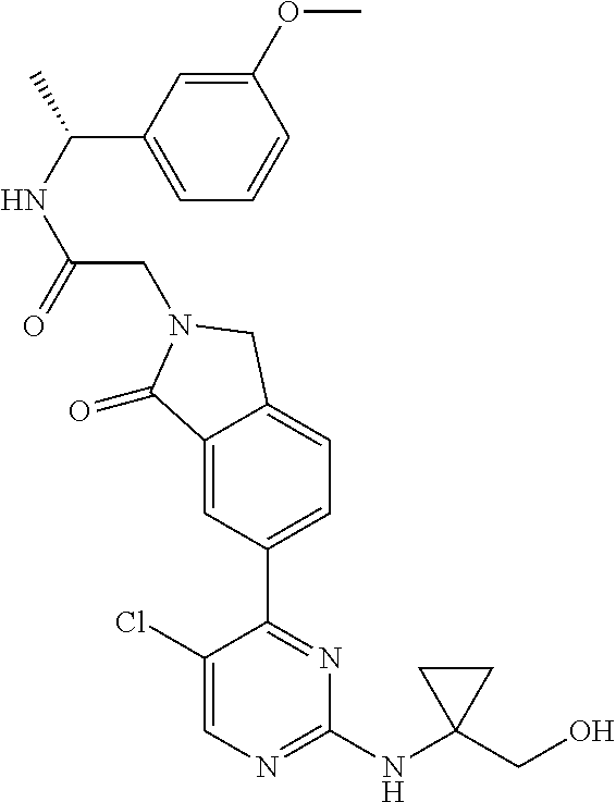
C1(Cl)=CN=C(NC2(CO)CC2)N=C1C1=CC=C2C(=C1)C(=O)N(CC(NC(C)C1=CC=CC(OC)=C1)=O)C2
